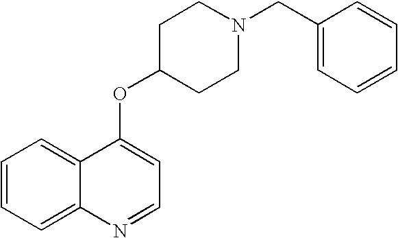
C1=CC=C2C(=C1)C(OC1CCN(CC3=CC=CC=C3)CC1)=CC=N2
